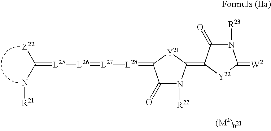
[L26](=[L27][L28]=C1C(=O)N([R22])C(=C2C(=O)N([R23])C(=[W2])[Y22]2)[Y21]1)[L25]=C([Z22])N[R21]
